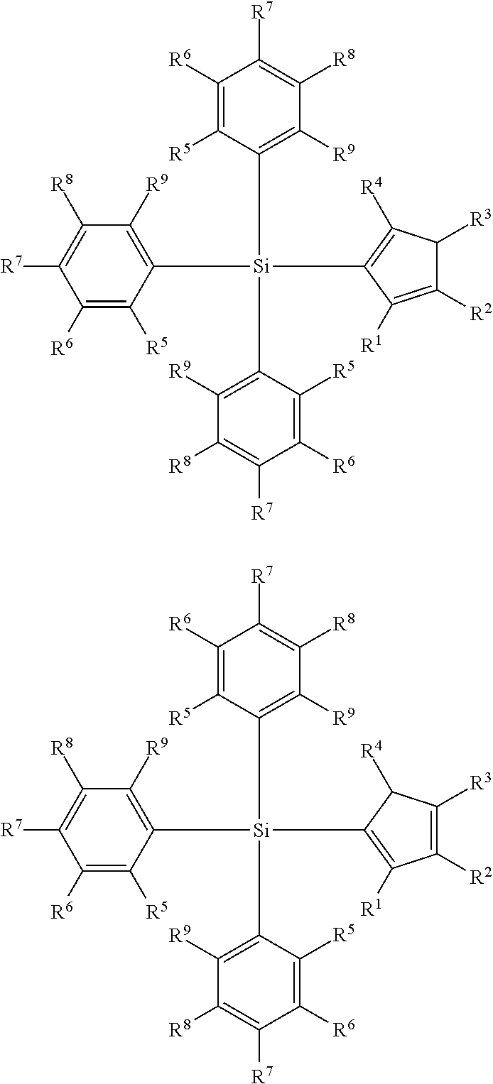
C1([R6])=C([R5])C([Si](C2=C([R9])C([R8])=C([R7])C([R6])=C2[R5])(C2=C([R9])C([R8])=C([R7])C([R6])=C2[R5])C2=C([R4])C([R3])C([R2])=C2[R1])=C([R9])C([R8])=C1[R7].C1([R6])=C([R5])C([Si](C2=C([R9])C([R8])=C([R7])C([R6])=C2[R5])(C2=C([R9])C([R8])=C([R7])C([R6])=C2[R5])C2=C([R1])C([R2])=C([R3])C2[R4])=C([R9])C([R8])=C1[R7]
